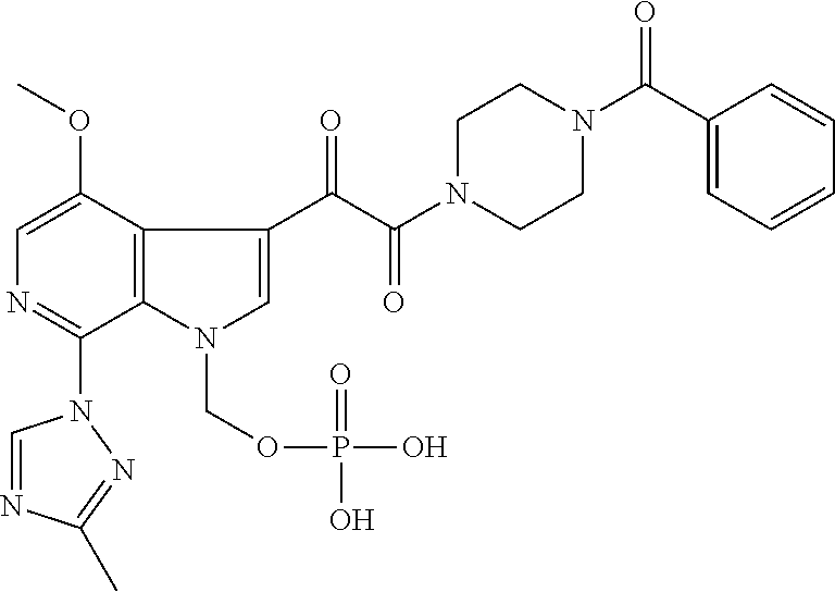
C12=C(C(OC)=CN=C1N1C=NC(C)=N1)C(C(C(N1CCN(C(C3=CC=CC=C3)=O)CC1)=O)=O)=CN2COP(O)(=O)O
